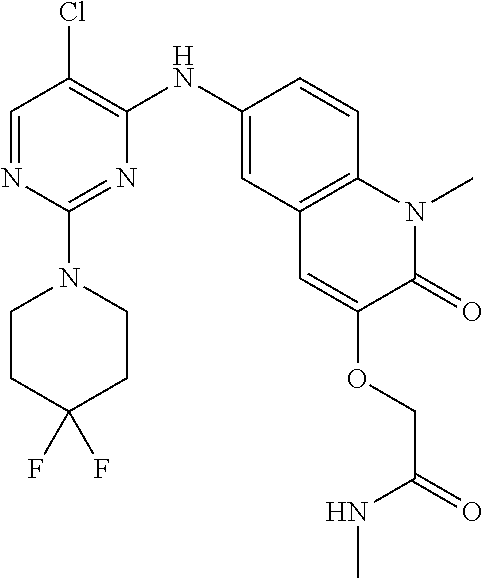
C1=NC(N2CCC(F)(F)CC2)=NC(NC2=CC3=C(C=C2)N(C)C(=O)C(OCC(NC)=O)=C3)=C1Cl
